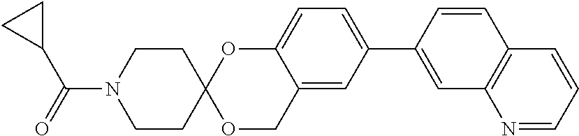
C1CC2(CCN1C(=O)C1CC1)OCC1=CC(C3=CC4=C(C=C3)C=CC=N4)=CC=C1O2
